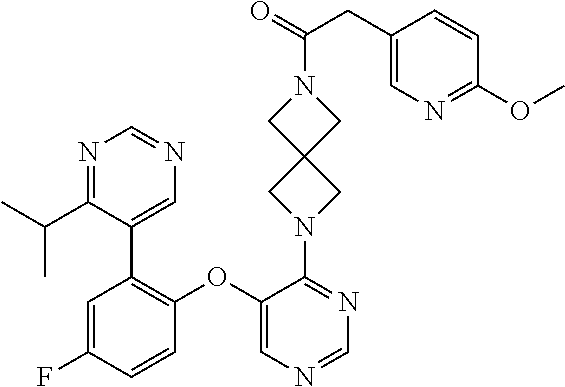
C1(OC2=C(C3=CN=CN=C3C(C)C)C=C(F)C=C2)=CN=CN=C1N1CC2(C1)CN(C(=O)CC1=CN=C(OC)C=C1)C2
